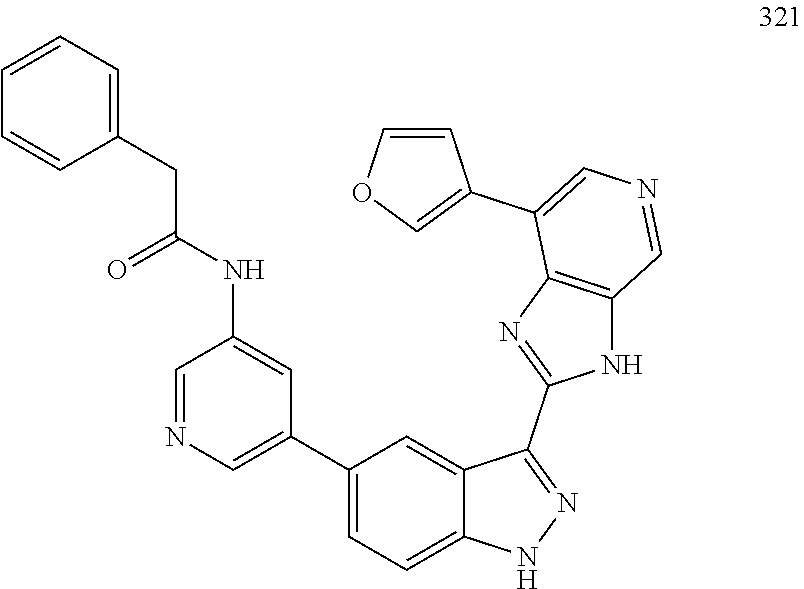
C1=NC=C(C2=CC=C3C(=C2)C(C2=NC4=C(N2)C=NC=C4C2=COC=C2)=NN3)C=C1NC(CC1=CC=CC=C1)=O
